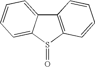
C12=C(S(=O)C3=CC=CC=C13)C=CC=C2
